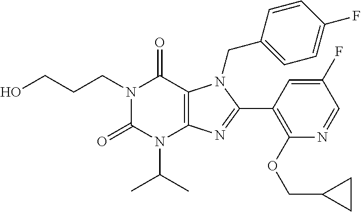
OCCCN1C(=O)N(C(C)C)C2=C(C1=O)N(CC1=CC=C(F)C=C1)C(C1=C(OCC3CC3)N=CC(F)=C1)=N2
